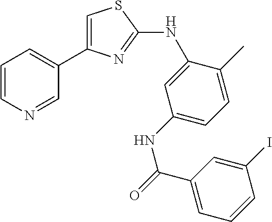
C1=CN=CC(C2=CSC(NC3=CC(NC(C4=CC=CC(I)=C4)=O)=CC=C3C)=N2)=C1
